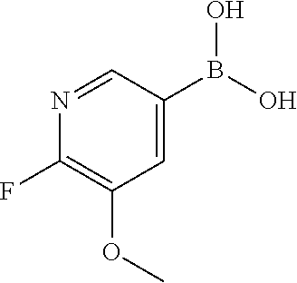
N1=CC(B(O)O)=CC(OC)=C1F
